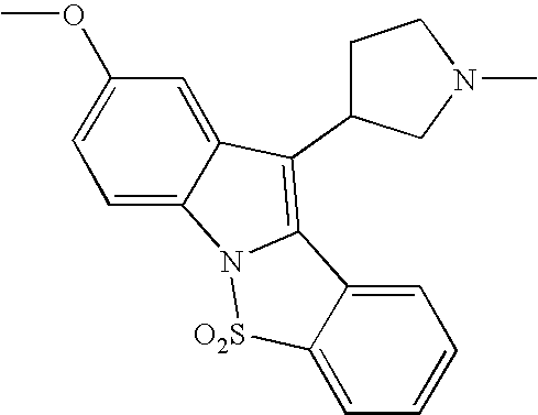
C1=C2C(=CC=C1)[O2S]N1C2=C(C2CCN(C)C2)C2=CC(OC)=CC=C12
